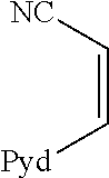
C(=C[NC])[Pyd]
